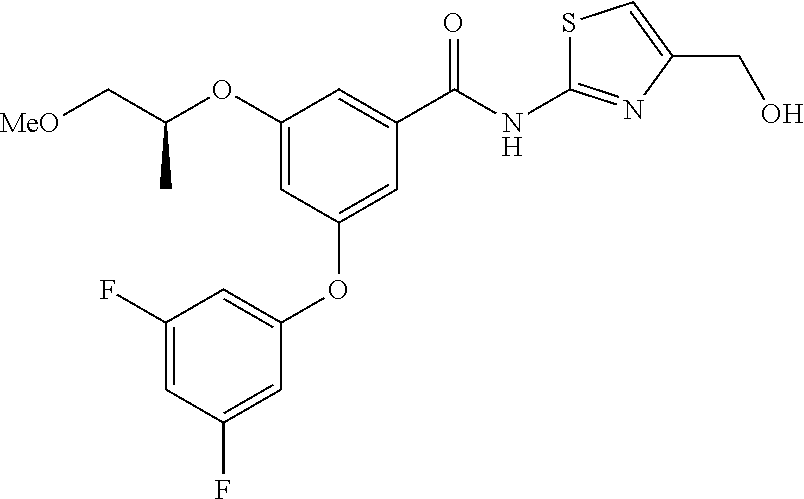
C(C(OC1=CC(OC2=CC(F)=CC(F)=C2)=CC(C(NC2=NC(CO)=CS2)=O)=C1)C)[MeO]
